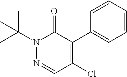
CC(N1N=CC(Cl)=C(C2=CC=CC=C2)C1=O)(C)C
